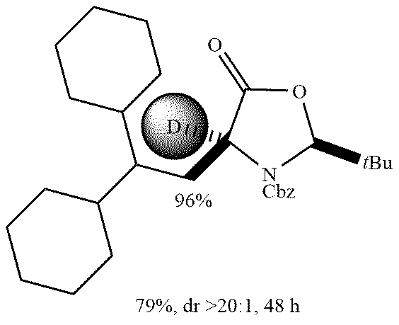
C1CCCC(C(C2CCCCC2)CC2([D])[NCbz]C([tBu])OC2=O)C1
